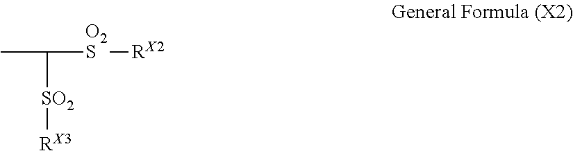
CC([SO2][RX3])[O2S][RX2]
